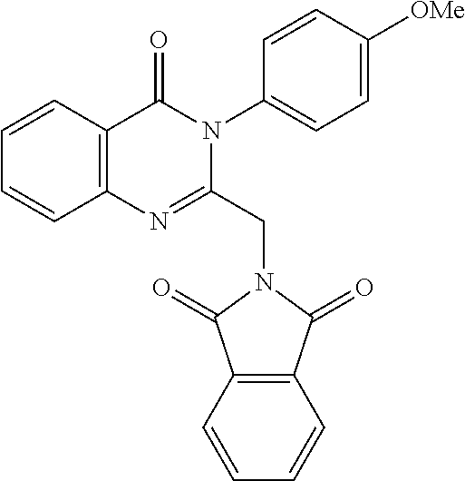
C1=CC2=C(C=C1)N=C(CN1C(=O)C3=C(C1=O)C=CC=C3)N(C1=CC=C([OMe])C=C1)C2=O
